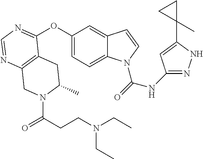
C12=C(N=CN=C1OC1=CC=C3C(=C1)C=CN3C(=O)NC1=NNC(C3(C)CC3)=C1)CN(C(CCN(CC)CC)=O)C(C)C2
